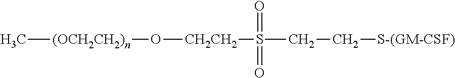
C[(OCH2CH2)n]O[CH2CH2]S(CC[S-(GM-CSF)])(=O)=O
